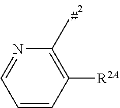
C1=CC([R2A])=C(C)N=C1
